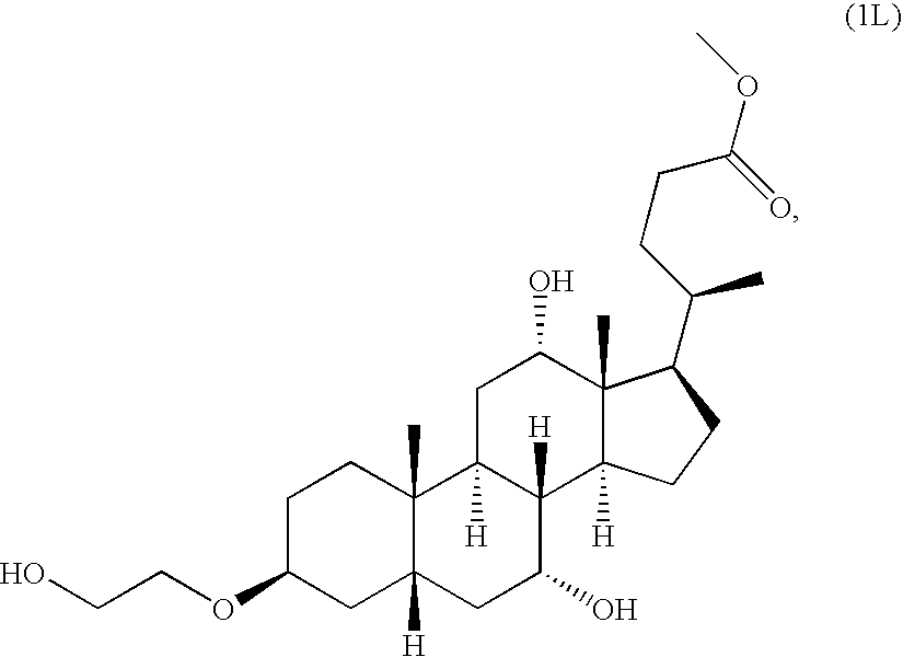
OCCOC1CC2([H])C(C)(CC1)C1([H])C([H])(C(O)C2)C2([H])C(C)(C(O)C1)C(C(C)CCC(OC)=O)CC2
